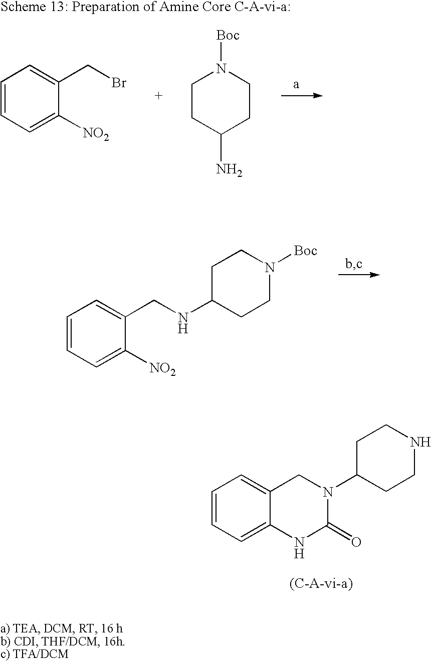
C1=CC=C([NO2])C(CBr)=C1.C1CC(N)CCN1[Boc].C1=CC=C([NO2])C(CNC2CCN([Boc])CC2)=C1.C1=CC=C2C(=C1)CN(C1CCNCC1)C(=O)N2
